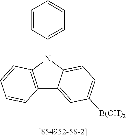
C1=CC(N2C3=CC=C([B(OH)2])C=C3C3=C2C=CC=C3)=CC=C1
